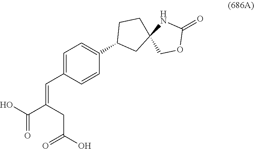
C1=C(C=C(C(O)=O)CC(O)=O)C=CC(C2CC3(CC2)COC(=O)N3)=C1
